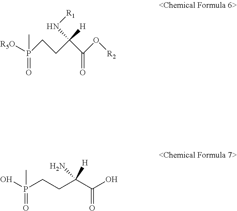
[R5O]P(CCC([H])(N[R1])C(O[R2])=O)(C)=O.OP(CCC(C(O)=O)([H])N)(C)=O
